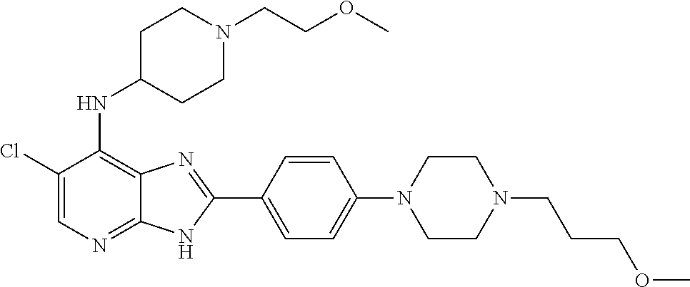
C1(Cl)=CN=C2C(=C1NC1CCN(CCOC)CC1)N=C(C1=CC=C(N3CCN(CCCOC)CC3)C=C1)N2
